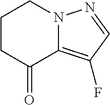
C1CC(=O)C2=C(F)C=NN2C1
